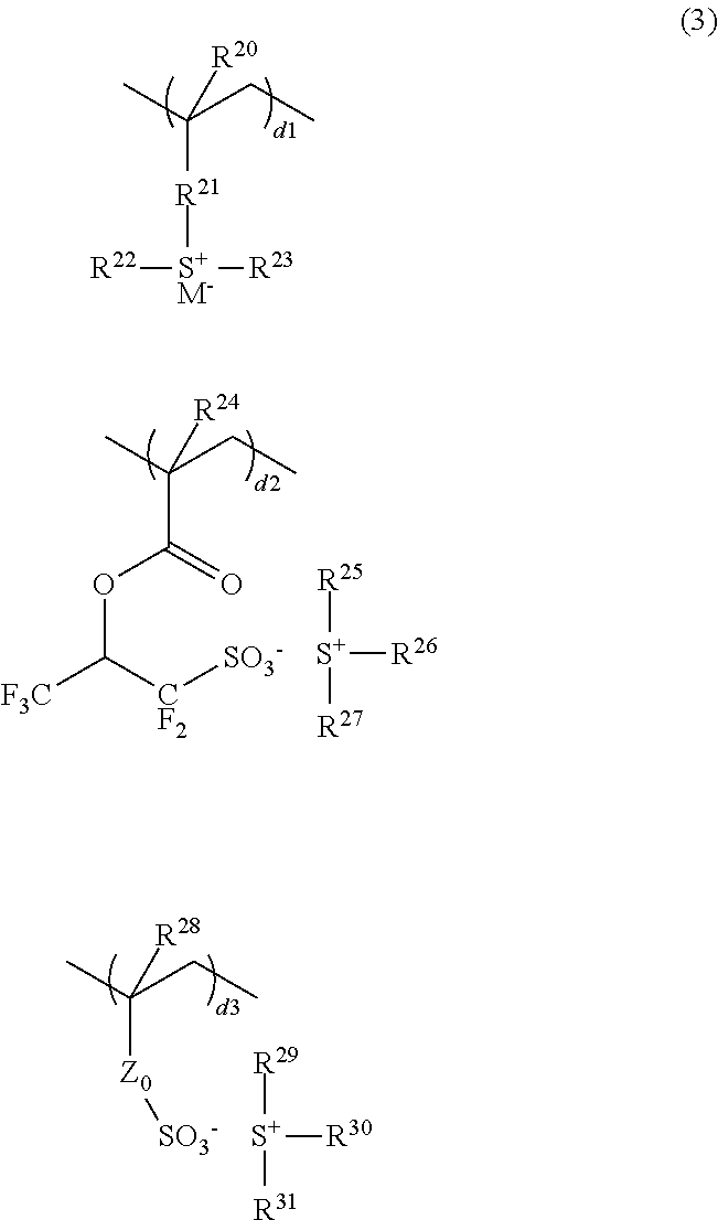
[R21](C(C)(CC)[R20])[S+M-]([R23])[R22].C(C(C)(CC)[R24])(=O)OC([F3C])[CF2][SO3-].[S+]([R25])([R26])[R27].[Z0](C(C)(CC)[R28])[SO3-].[S+]([R29])([R30])[R31]
